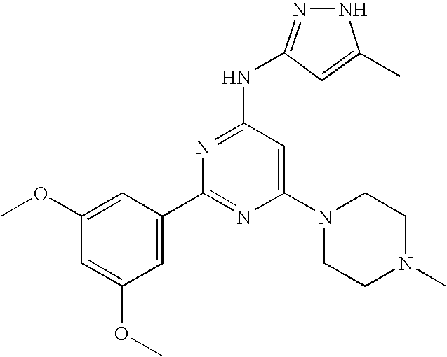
C1(C2=NC(N3CCN(C)CC3)=CC(NC3=NNC(C)=C3)=N2)=CC(OC)=CC(OC)=C1
